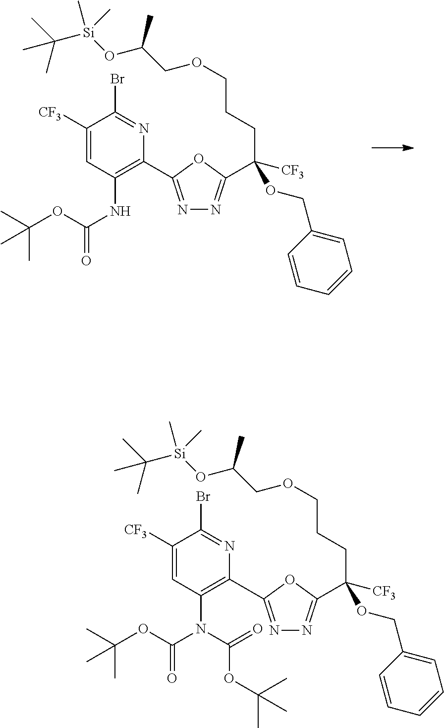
C(C(OCC1=CC=CC=C1)([CF3])C1=NN=C(C2=C(NC(=O)OC(C)(C)C)C=C([CF3])C(Br)=N2)O1)CCOCC(O[Si](C(C)(C)C)(C)C)C.C(C(OCC1=CC=CC=C1)([CF3])C1=NN=C(C2=C(N(C(=O)OC(C)(C)C)C(=O)OC(C)(C)C)C=C([CF3])C(Br)=N2)O1)CCOCC(O[Si](C(C)(C)C)(C)C)C
